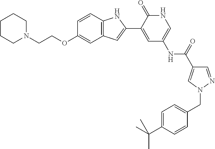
C12=C(C=CC(OCCN3CCCCC3)=C1)NC(C1=CC(NC(C3=CN(CC4=CC=C(C(C)(C)C)C=C4)N=C3)=O)=CNC1=O)=C2
